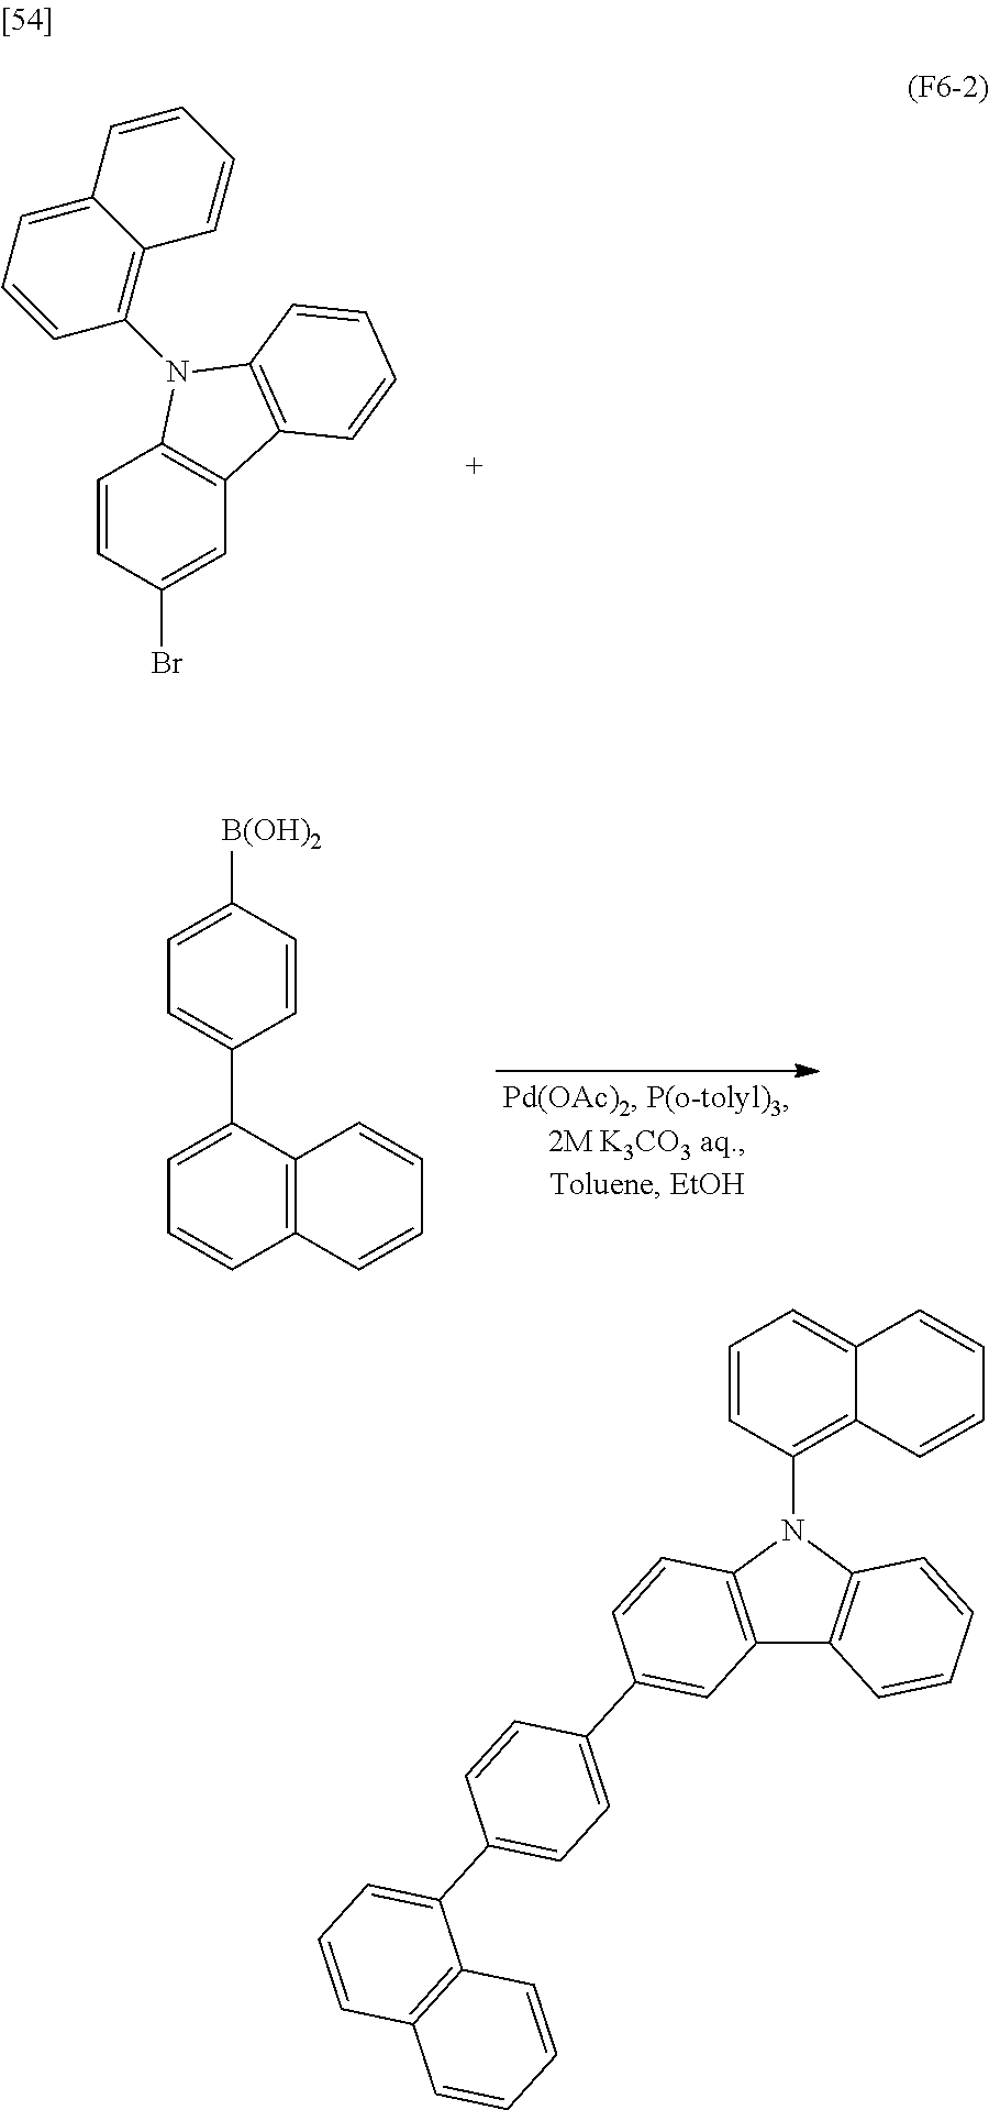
C1=CC(Br)=CC2=C1N(C1=C3C(=CC=C1)C=CC=C3)C1=C2C=CC=C1.C1=CC([B(OH)2])=CC=C1C1=CC=CC2=C1C=CC=C2.C1=CC(C2=CC=C(C3=CC=CC4=C3C=CC=C4)C=C2)=CC2=C1N(C1=C3C(=CC=C1)C=CC=C3)C1=C2C=CC=C1
